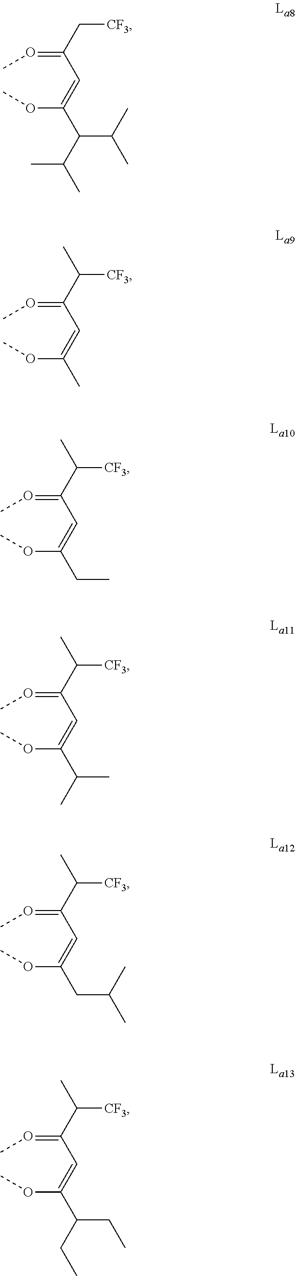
O(C(=CC(=OC)C[CF3])C(C(C)C)C(C)C)C.O(C(=CC(=OC)C([CF3])C)C)C.O(C(=CC(=OC)C([CF3])C)CC)C.O(C(=CC(=OC)C([CF3])C)C(C)C)C.O(C(=CC(=OC)C([CF3])C)CC(C)C)C.O(C(=CC(=OC)C([CF3])C)C(CC)CC)C
